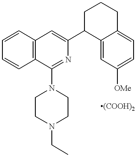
C12=C(C=CC=C1)C=C(C1C3=CC([OMe])=CC=C3CCC1)N=C2N1CCN(CC)CC1
